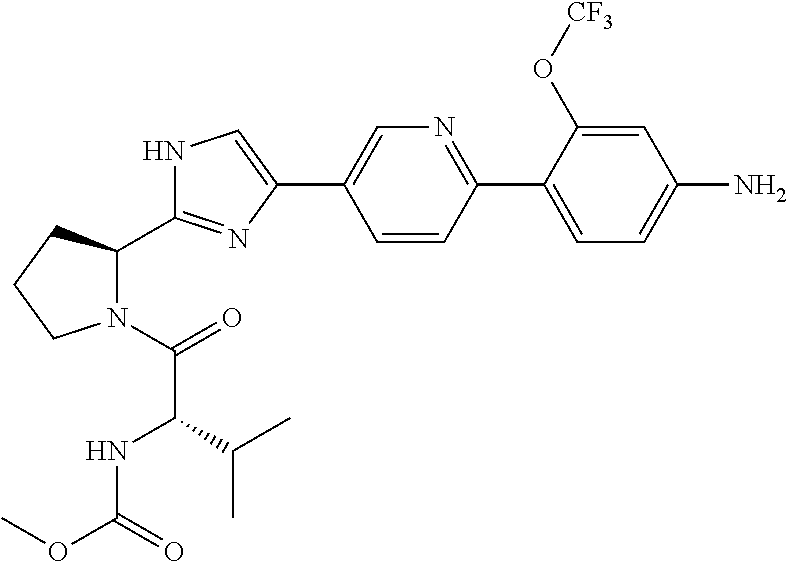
C1=CC(C2=CC=C(N)C=C2O[CF3])=NC=C1C1=CNC(C2N(C(=O)C(NC(OC)=O)C(C)C)CCC2)=N1
